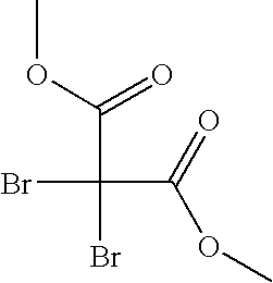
BrC(Br)(C(=O)OC)C(=O)OC
